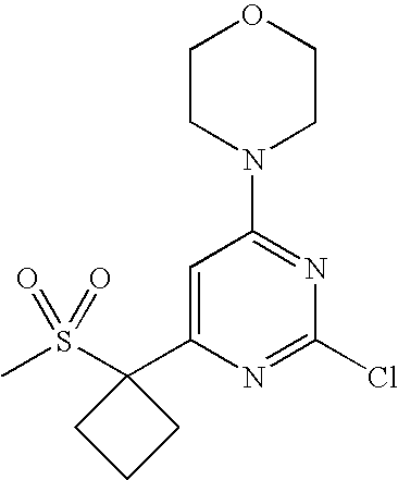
C1CN(C2=NC(Cl)=NC(C3(S(=O)(=O)C)CCC3)=C2)CCO1
